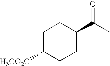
C1C([H3CO2C])CCC(C(C)=O)C1
